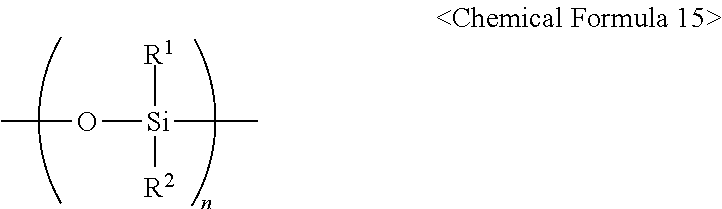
CO[Si](C)([R2])[R1]
